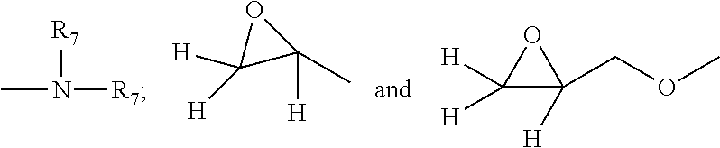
CN([R7])[R7].C1([H])([H])C([H])(C)O1.C1([H])([H])C(COC)([H])O1
